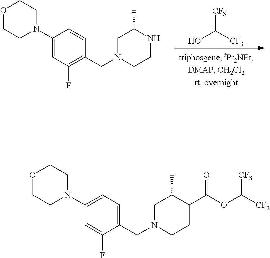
[CF3]C([CF3])O.C1(N2CCOCC2)=CC(F)=C(CN2CCNC(C)C2)C=C1.C1(N2CCOCC2)=CC=C(CN2CCC(C(OC([CF3])[CF3])=O)C(C)C2)C(F)=C1
